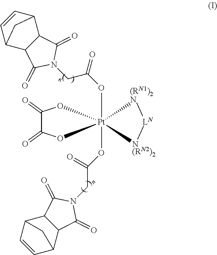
C1(=O)C(=O)O[Pt]2(OC(CN3C(=O)C4C(C3=O)C3C=CC4C3)=O)(OC(=O)CN3C(=O)C4C(C3=O)C3C=CC4C3)(O1)[(RN1)2N][LN][N(RN2)2]2
